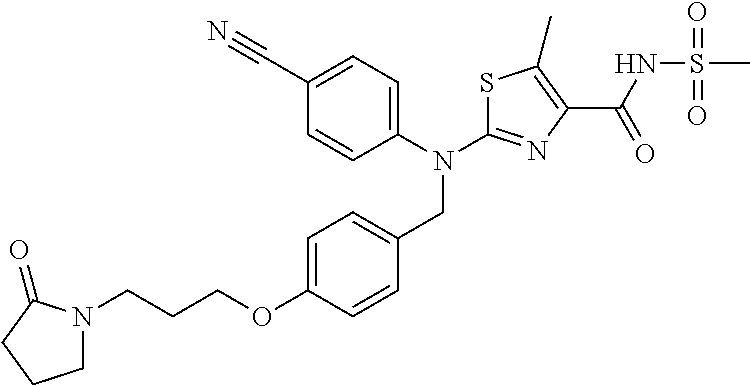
N(C1=NC(C(NS(C)(=O)=O)=O)=C(C)S1)(CC1=CC=C(OCCCN2CCCC2=O)C=C1)C1=CC=C(C#N)C=C1
